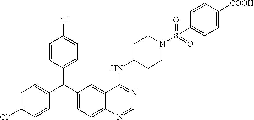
C1=CC(C(C2=CC=C3C(=C2)C(NC2CCN(S(=O)(=O)C4=CC=C([COOH])C=C4)CC2)=NC=N3)C2=CC=C(Cl)C=C2)=CC=C1Cl
